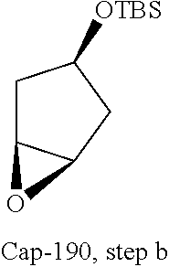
C1C2C(CC1[OTBS])O2
